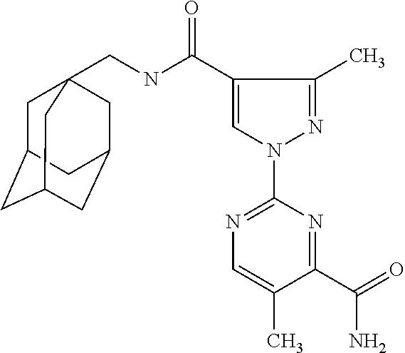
C1C2CC3CC(CC1(CNC(C1=CN(C4=NC=C(C)C(C(N)=O)=N4)N=C1C)=O)C3)C2
